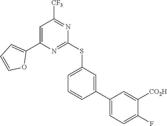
C1=C(C2=CC=CO2)N=C(SC2=CC=CC(C3=CC=C(F)C([CO2H])=C3)=C2)N=C1[CF3]
